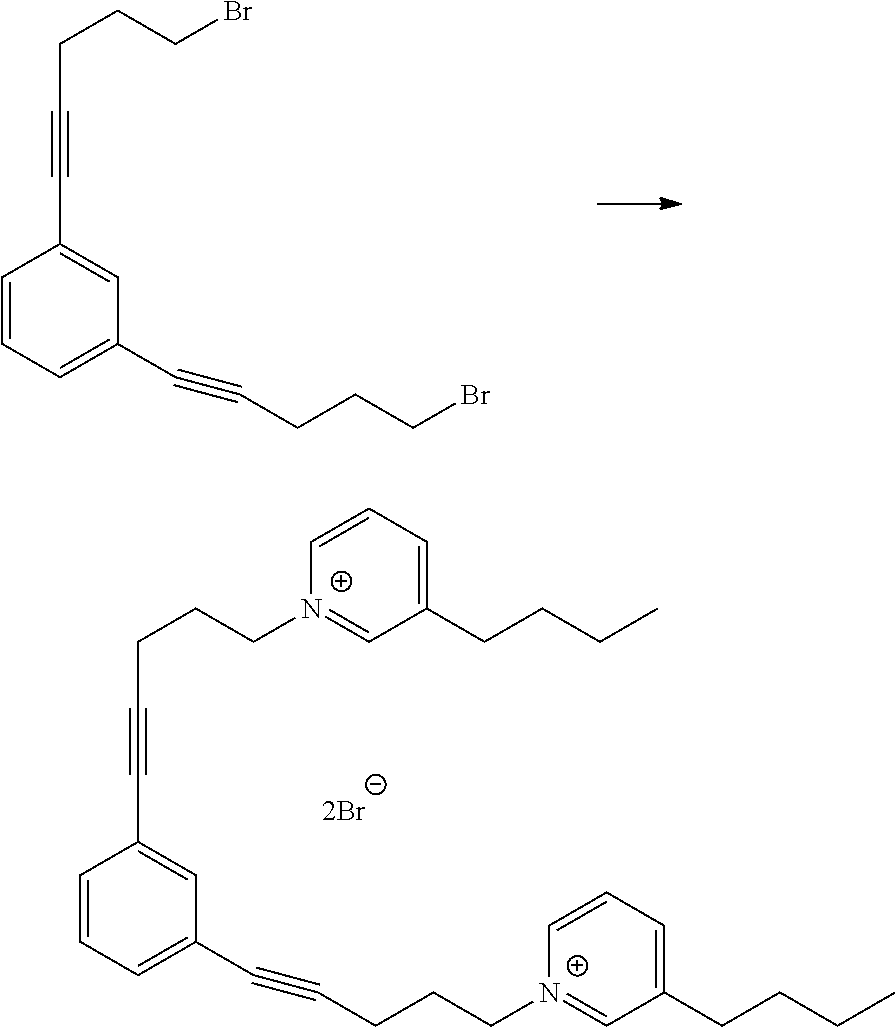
C1=CC=C(C#CCCCBr)C=C1C#CCCCBr.C1=CC=C(C#CCCC[N+]2=CC(CCCC)=CC=C2)C=C1C#CCCC[N+]1=CC(CCCC)=CC=C1
